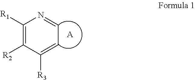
C1([R1])=C([R2])C([R3])=CC=N1.[A]
